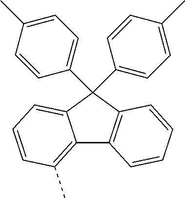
C12=C(C)C=CC=C1C(C1=CC=C(C)C=C1)(C1=CC=C(C)C=C1)C1=C2C=CC=C1
